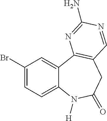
C1(Br)=CC=C2C(=C1)C1=C(CC(=O)N2[H])C=NC(N)=N1
